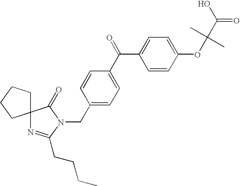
C12(N=C(CCCC)N(CC3=CC=C(C(=O)C4=CC=C(OC(C)(C)C(=O)O)C=C4)C=C3)C1=O)CCCC2
